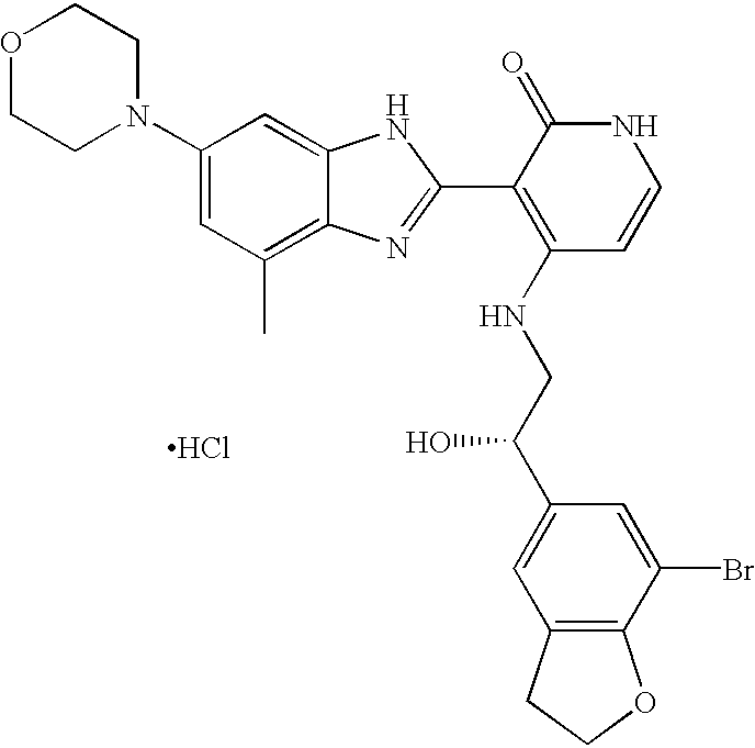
C1CN(C2=CC(C)=C3C(=C2)NC(C2=C(NCC(C4=CC5=C(C(Br)=C4)OCC5)O)C=CNC2=O)=N3)CCO1.Cl
